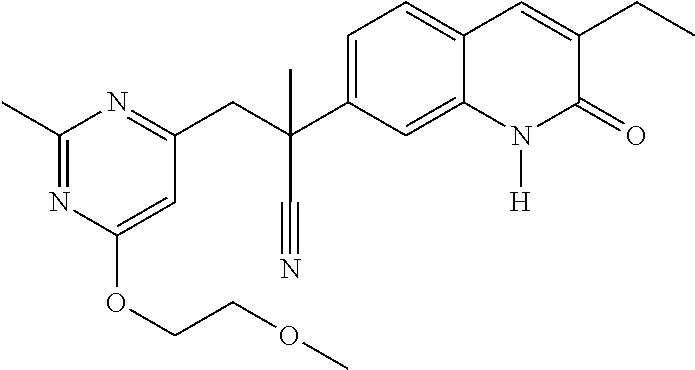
C(C1=CC=C2C(=C1)N([H])C(=O)C(CC)=C2)(CC1=NC(C)=NC(OCCOC)=C1)(C#N)C
